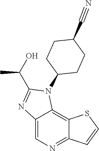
C12=CN=C3C(=C1N(C1CCC(C#N)CC1)C(C(O)C)=N2)SC=C3
